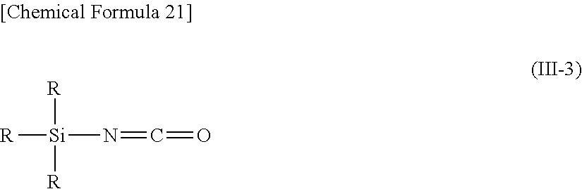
[R][Si](N=C=O)([R])[R]
